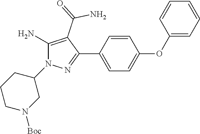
C1CN([Boc])CC(N2C(N)=C(C(N)=O)C(C3=CC=C(OC4=CC=CC=C4)C=C3)=N2)C1
